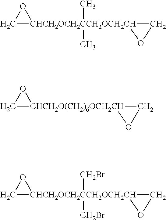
C1[CHCH2OCH2CCH2OCH2CH]2(C)(C)(CO2)O1.C1[CHCH2O(CH2)6OCH2CH]2(CO2)O1.C1[CHCH2OCH2CCH2OCH2CH]2([CH2Br])([CH2Br])(O1)CO2
